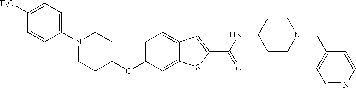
C1=C2C(=CC=C1OC1CCN(C3=CC=C([F3C])C=C3)CC1)C=C(C(=O)NC1CCN(CC3=CC=NC=C3)CC1)S2
